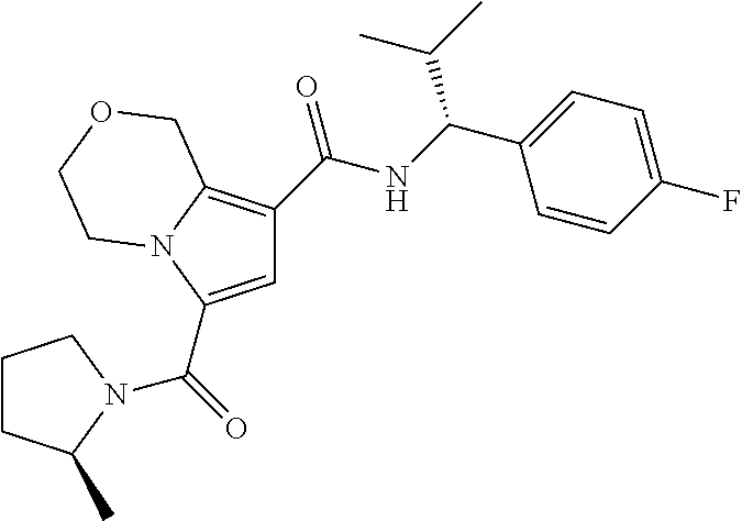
C1=C(C(=O)N2C(C)CCC2)N2C(=C1C(NC(C1=CC=C(F)C=C1)C(C)C)=O)COCC2
